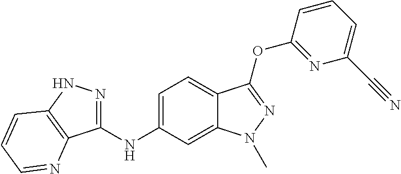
C1(NC2=CC=C3C(=C2)N(C)N=C3OC2=NC(C#N)=CC=C2)=NNC2=C1N=CC=C2
